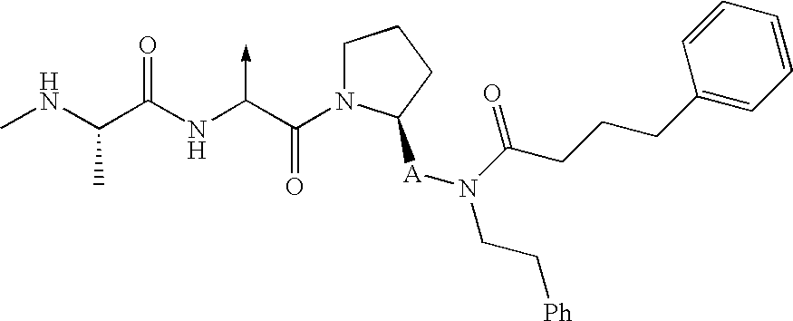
C(NC)(C(NC(C(N1CCCC1[A]N(CC[Ph])C(CCCC1=CC=CC=C1)=O)=O)->C)=O)C
